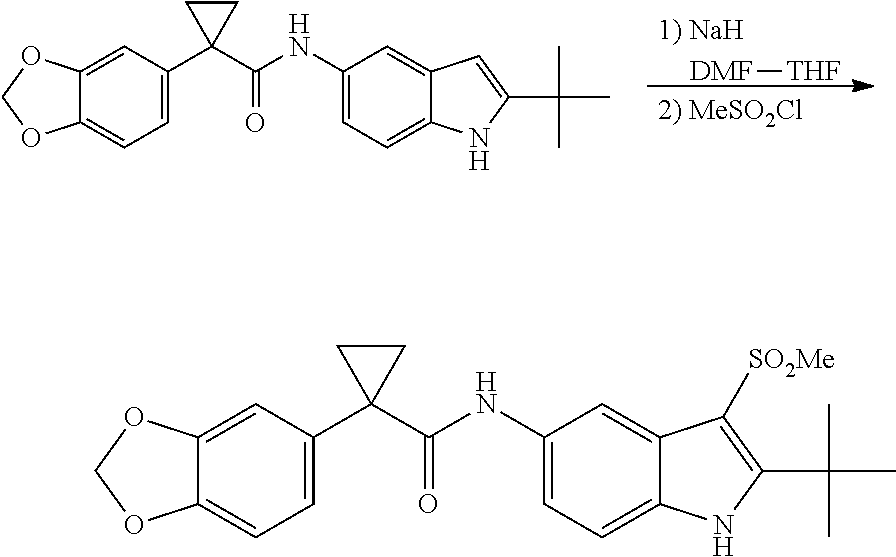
[DMF][THF].C1=C(NC(C2(C3=CC=C4C(=C3)OCO4)CC2)=O)C=C2C(=C1)NC(C(C)(C)C)=C2.C1=C(NC(C2(C3=CC=C4C(=C3)OCO4)CC2)=O)C=C2C(=C1)NC(C(C)(C)C)=C2[SO2Me]
